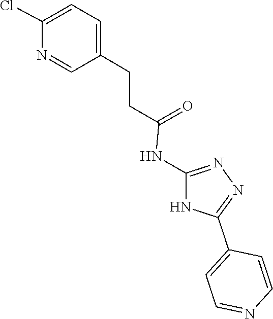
N1=C(NC(CCC2=CC=C(Cl)N=C2)=O)NC(C2=CC=NC=C2)=N1
